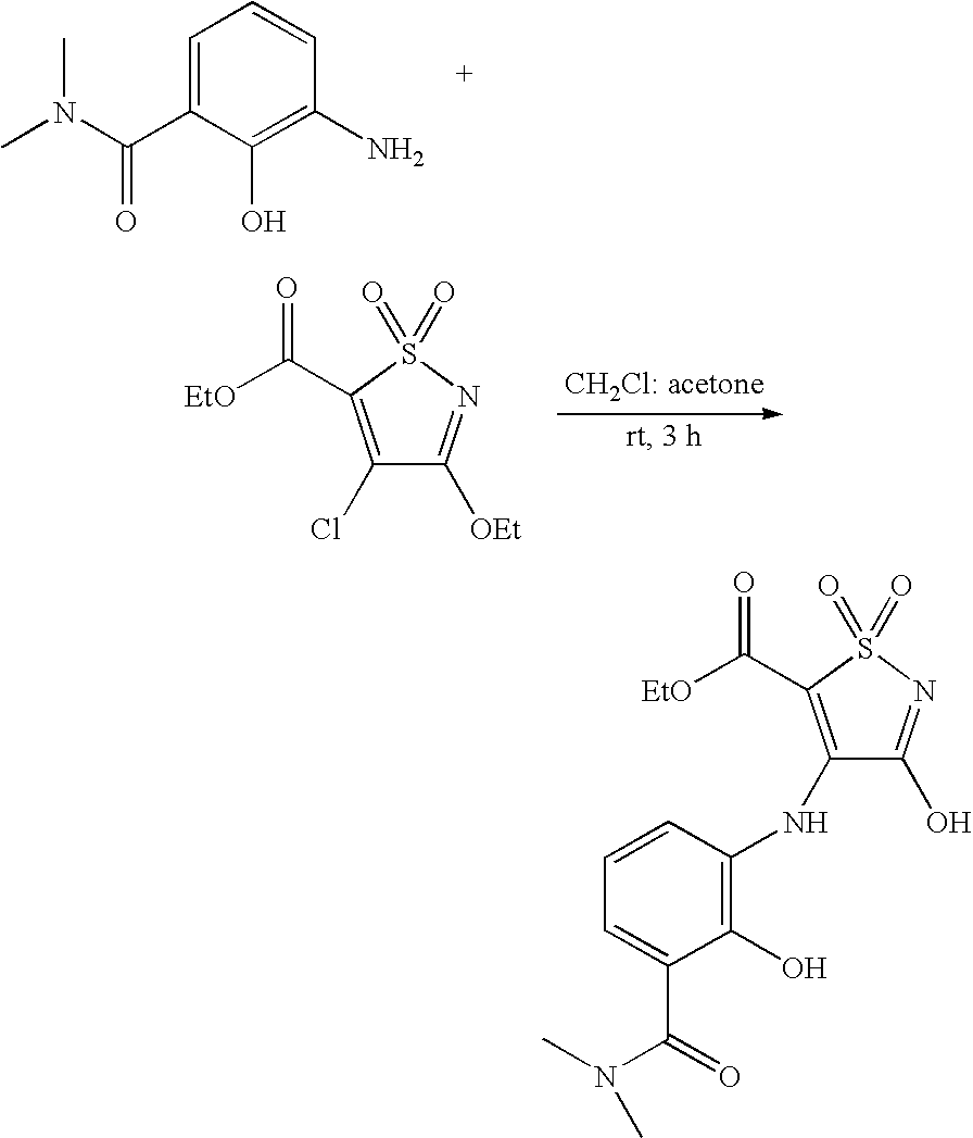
C1=C(C(N(C)C)=O)C(O)=C(N)C=C1.C1(Cl)=C(C([EtO])=O)S(=O)(=O)N=C1[OEt].C1(NC2=C(O)C(C(=O)N(C)C)=CC=C2)=C(C([EtO])=O)S(=O)(=O)N=C1O
